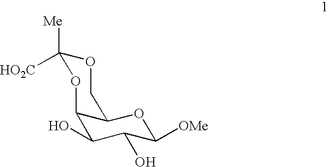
C1(O)C(O)C([OMe])OC2C1OC([Me])([HO2C])OC2
